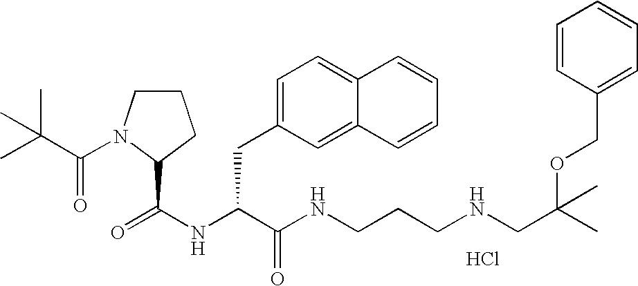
Cl.N(C(C(NCCCNCC(OCC1=CC=CC=C1)(C)C)=O)CC1=CC=C2C(=C1)C=CC=C2)C(=O)C1N(C(=O)C(C)(C)C)CCC1
